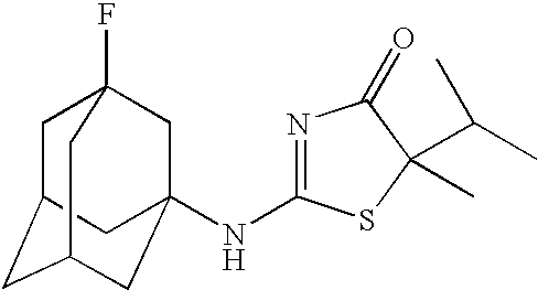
N1=C(NC23CC4(F)CC(CC(C2)C4)C3)SC(C(C)C)(C)C1=O
